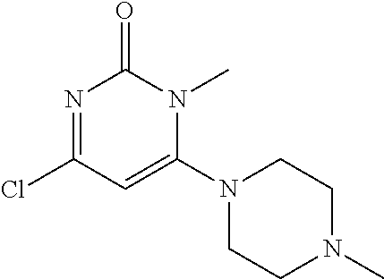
N1=C(Cl)C=C(N2CCN(C)CC2)N(C)C1=O
